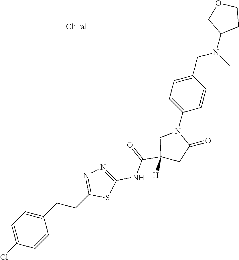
C1=C(Cl)C=CC(CCC2=NN=C(NC(=O)C3([H])CC(=O)N(C4=CC=C(CN(C5CCOC5)C)C=C4)C3)S2)=C1
